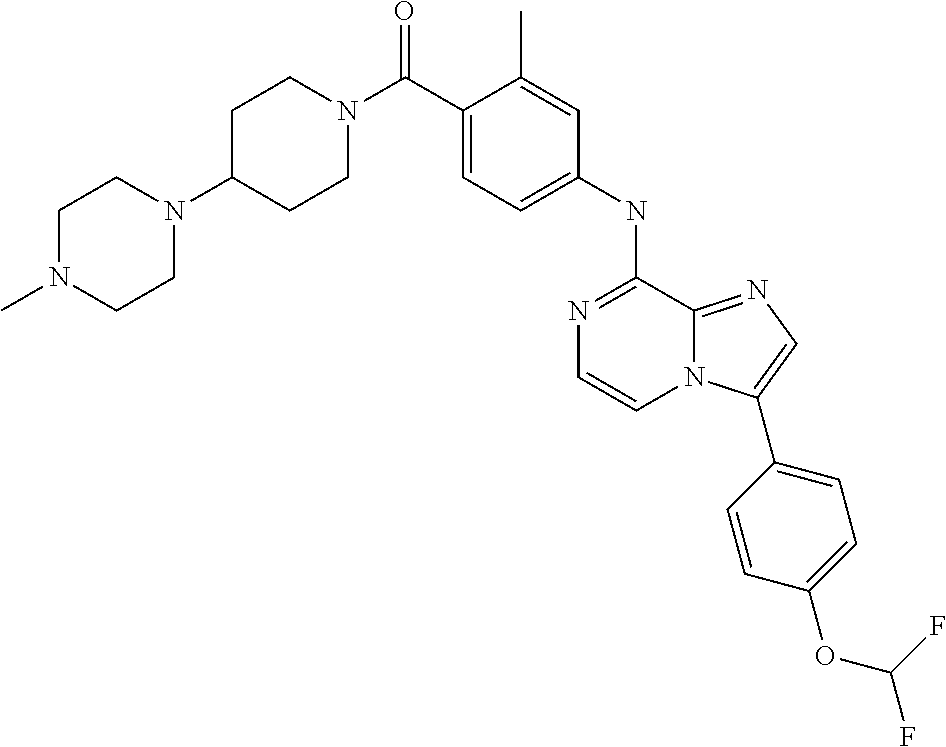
C1(NC2=NC=CN3C2=NC=C3C2=CC=C(OC(F)F)C=C2)=CC=C(C(N2CCC(N3CCN(C)CC3)CC2)=O)C(C)=C1
